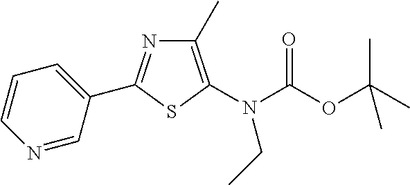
C1=CN=CC(C2=NC(C)=C(N(C(OC(C)(C)C)=O)CC)S2)=C1
